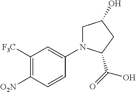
C1([O2N])=C([F3C])C=C(N2CC(O)CC2C(O)=O)C=C1
